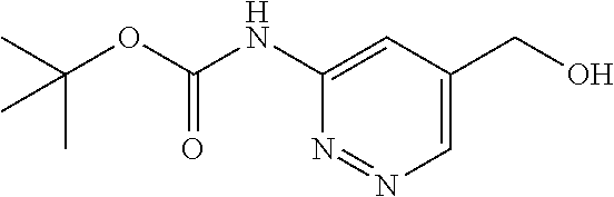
C1(NC(OC(C)(C)C)=O)=CC(CO)=CN=N1
